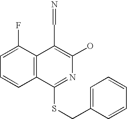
C1=C(F)C2=C(C=C1)C(SCC1=CC=CC=C1)=NC(O)=C2C=N
